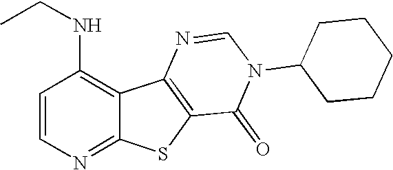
C1=CN=C2C(=C1NCC)C1=C(S2)C(=O)N(C2CCCCC2)C=N1
